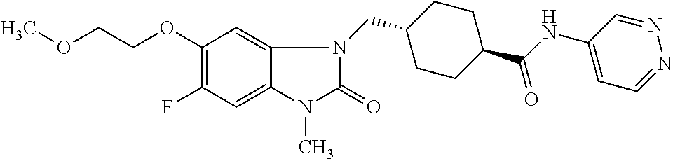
C1(OCCOC)=C(F)C=C2C(=C1)N(CC1CCC(C(NC3=CC=NN=C3)=O)CC1)C(=O)N2C
